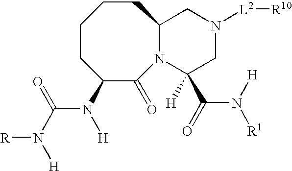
C1CC(N(C(N([R])[H])=O)[H])C(=O)N2C(CC1)CN([L2][R10])CC2([H])C(N([H])[R1])=O
